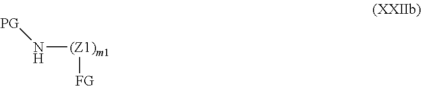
[PG]N[(Z1)m1][FG]
